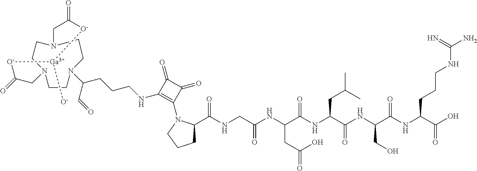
O=C1CN2CCN(CCN(C(C=O)CCCNC3=C(N4C(C(NCC(NC(C(NC(C(NC(C(NC(C(O)=O)CCCNC(N)=N)=O)CO)=O)CC(C)C)=O)CC(=O)O)=O)=O)CCC4)C(=O)C3=O)CC2)CC(=O)[O-][Ga]([O-])[O-]1
